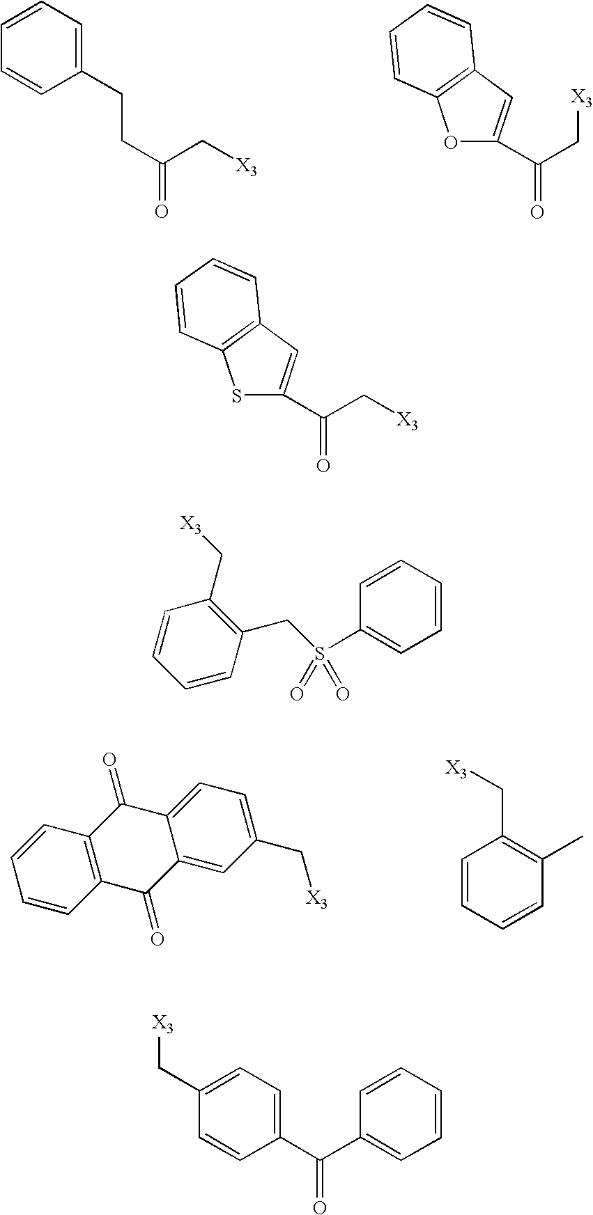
C1=CC=C(CCC(=O)C[X3])C=C1.O1C(C(C[X3])=O)=CC2=C1C=CC=C2.C1=CC2=C(C=C1)C(=O)C1=CC(C[X3])=CC=C1C2=O.C1=CC=CC(C)=C1C[X3].S1C(C(C[X3])=O)=CC2=C1C=CC=C2.C(C1=C(C[X3])C=CC=C1)S(C1=CC=CC=C1)(=O)=O.C1(C[X3])=CC=C(C(C2=CC=CC=C2)=O)C=C1
